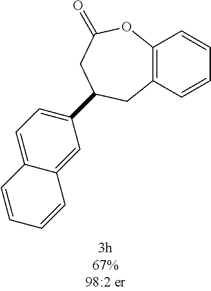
C12=C(C=CC=C1)CC(C1=CC=C3C(=C1)C=CC=C3)CC(=O)O2
